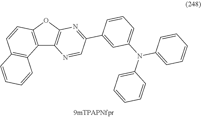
C12=C(OC3=C1N=CC(C1=CC(N(C4=CC=CC=C4)C4=CC=CC=C4)=CC=C1)=N3)C=CC1=C2C=CC=C1
